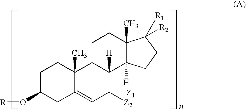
C1C(O[R])CC2=CC([Z2])([Z1])C3([H])C(C2(C)C1)CCC1(C)C3([H])CCC1([R1])[R2]
